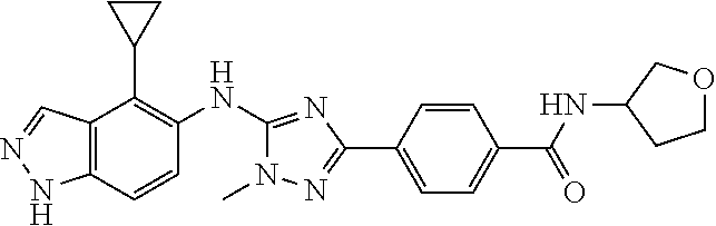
C12=C(C=CC(NC3=NC(C4=CC=C(C(=O)NC5CCOC5)C=C4)=NN3C)=C1C1CC1)NN=C2
